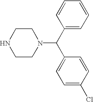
N1CCN(C(C2=CC=CC=C2)C2=CC=C(Cl)C=C2)CC1
